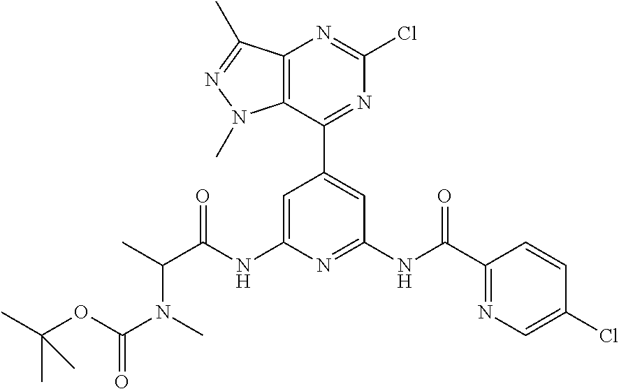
C1=C(NC(C(C)N(C)C(OC(C)(C)C)=O)=O)N=C(NC(C2=NC=C(Cl)C=C2)=O)C=C1C1=NC(Cl)=NC2=C1N(C)N=C2C
